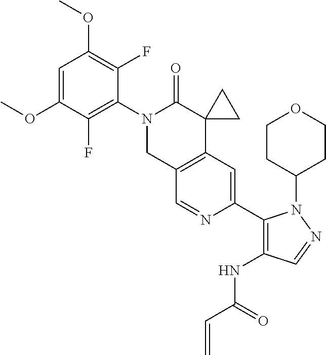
C1=C(OC)C(F)=C(N2CC3=C(C4(C2=O)CC4)C=C(C2=C(NC(=O)C=C)C=NN2C2CCOCC2)N=C3)C(F)=C1OC
